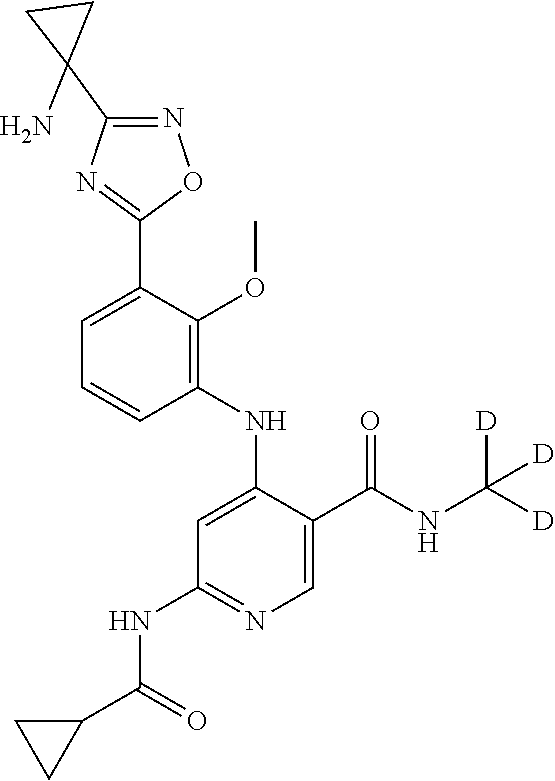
C1=C(C2=NC(C3(N)CC3)=NO2)C(OC)=C(NC2=CC(NC(C3CC3)=O)=NC=C2C(NC([D])([D])[D])=O)C=C1
